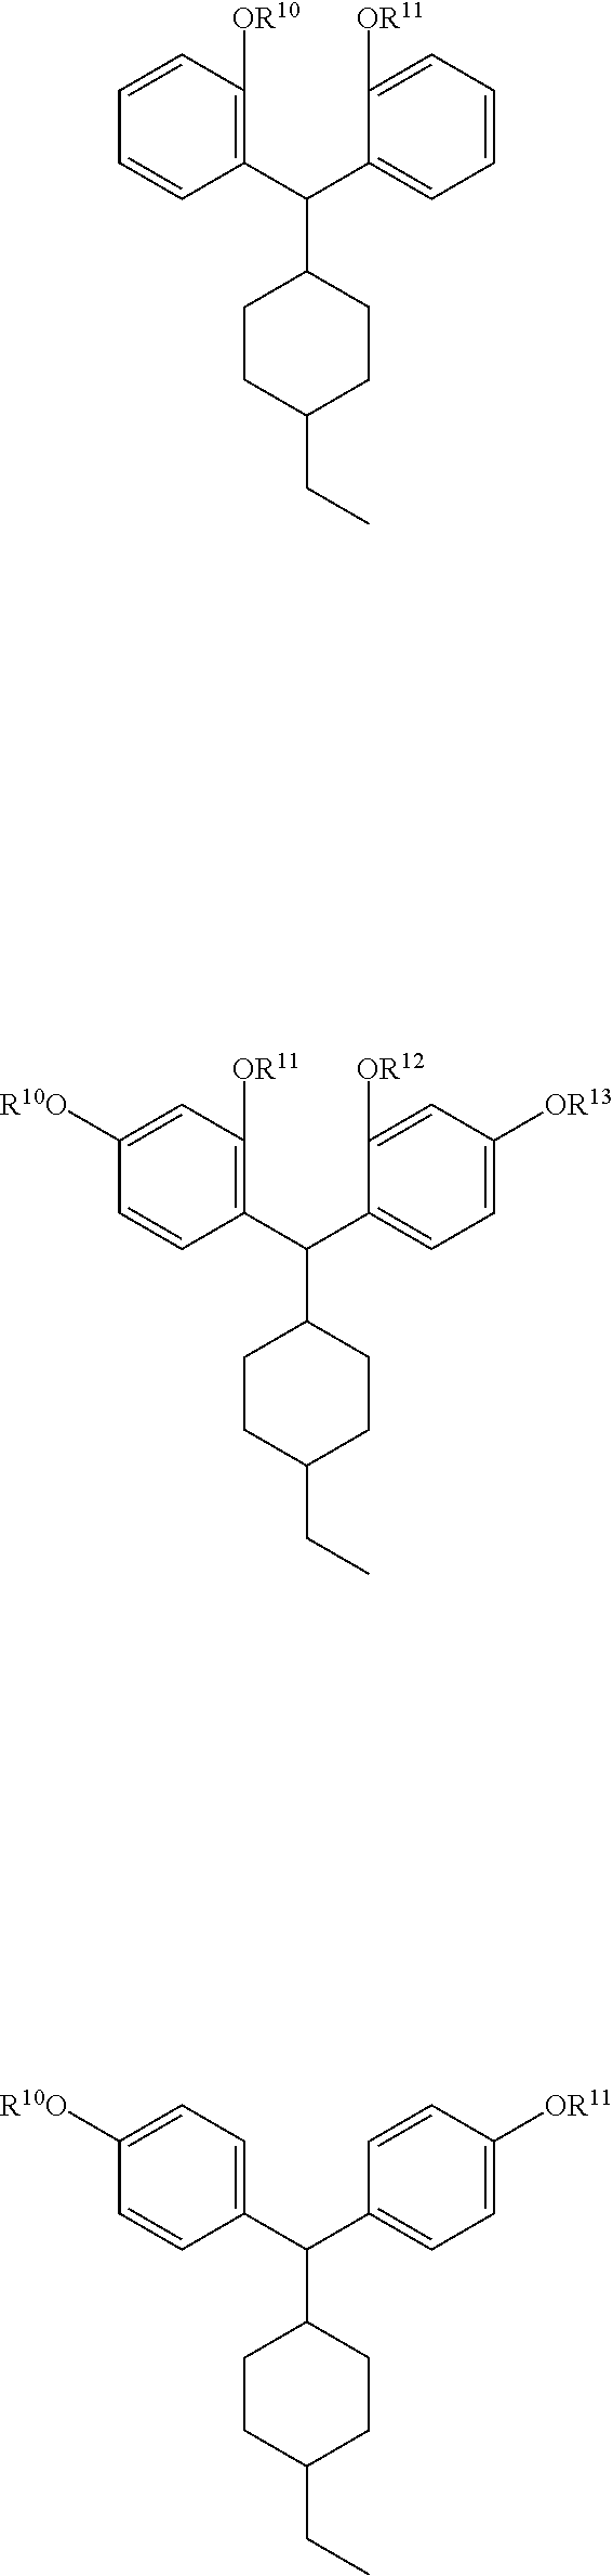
C1(C(C2=CC=C([R10O])C=C2)C2CCC(CC)CC2)=CC=C([OR11])C=C1.C1(C(C2=C([OR10])C=CC=C2)C2CCC(CC)CC2)=CC=CC=C1[OR11].C1=C(C(C2=C([OR11])C=C([R10O])C=C2)C2CCC(CC)CC2)C([OR12])=CC([OR13])=C1
